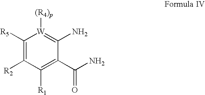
C1(C(N)=O)=C([R1])C([R2])=C([R5])[W]([(R4)p])=C1N
